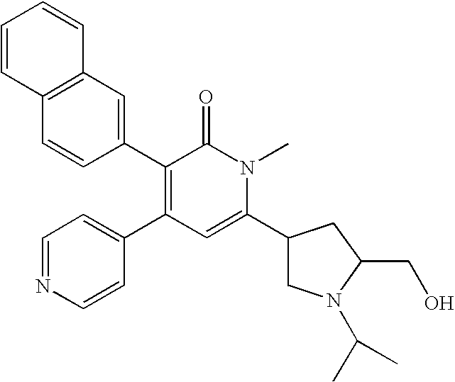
C1=NC=CC(C2=C(C3=CC4=C(C=C3)C=CC=C4)C(=O)N(C)C(C3CN(C(C)C)C(CO)C3)=C2)=C1
